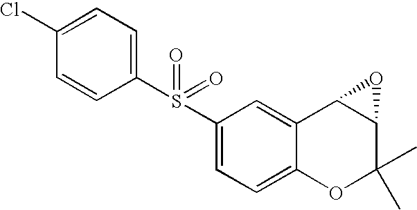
C1(S(C2=CC=C(Cl)C=C2)(=O)=O)=CC=C2C(=C1)C1C(C(C)(C)O2)O1
